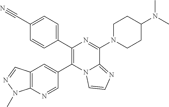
C1(C#N)=CC=C(C2=C(C3=CC4=C(N=C3)N(C)N=C4)N3C(=NC=C3)C(N3CCC(N(C)C)CC3)=N2)C=C1
